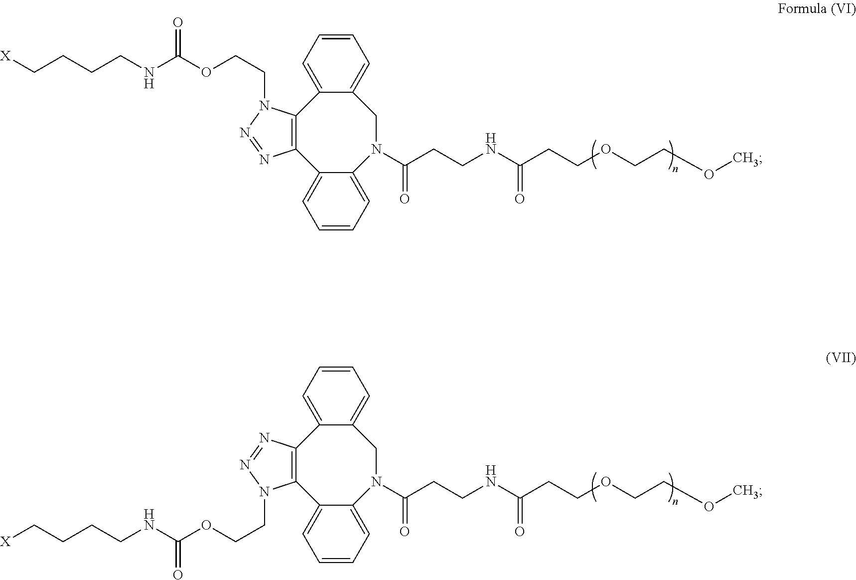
C1=CC=C2C(=C1)CN(C(CCNC(CCOCCOC)=O)=O)C1=CC=CC=C1C1=C2N=NN1CCOC(NCCCC[X])=O.C1=CC=C2C(=C1)CN(C(CCNC(CCOCCOC)=O)=O)C1=CC=CC=C1C1=C2N(CCOC(NCCCC[X])=O)N=N1
